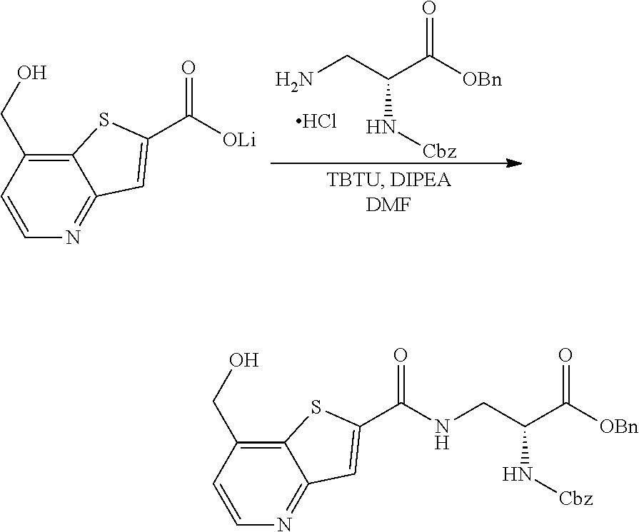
C12=C(CO)C=CN=C1C=C(C(NCC(C([OBn])=O)N[Cbz])=O)S2.C12=C(CO)C=CN=C1C=C(C([OLi])=O)S2.NCC(C([OBn])=O)N[Cbz].Cl
